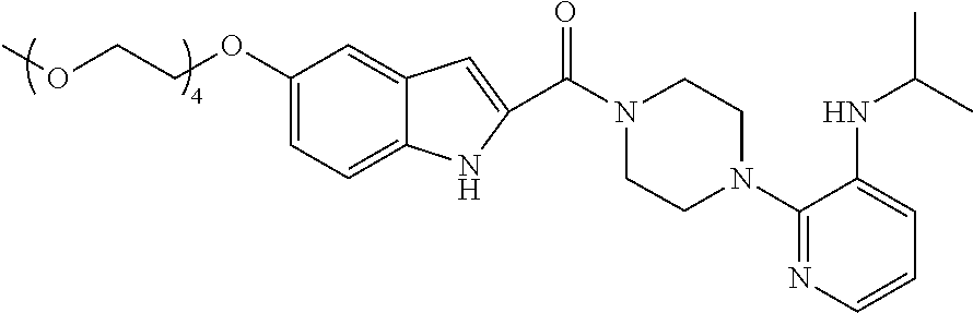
COCCOC1=CC=C2C(=C1)C=C(C(N1CCN(C3=NC=CC=C3NC(C)C)CC1)=O)N2
